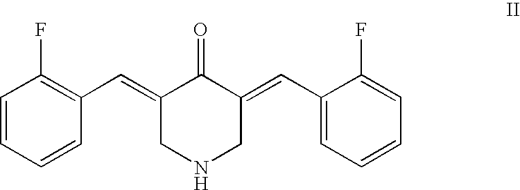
C1=CC=CC(C=C2CNCC(=CC3=CC=CC=C3F)C2=O)=C1F
